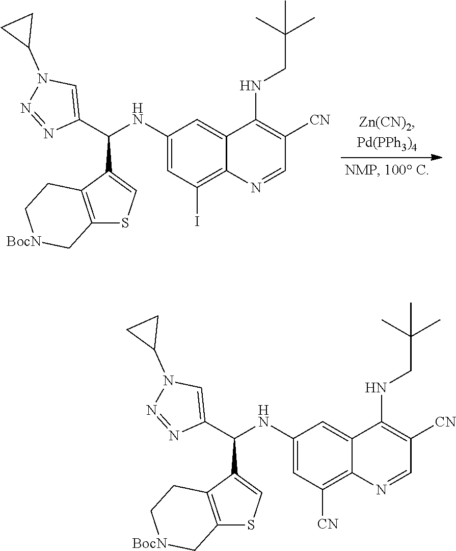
C1(C(C2=CSC3=C2CC[BocN]C3)NC2=CC([CN])=C3C(=C2)C(NCC(C)(C)C)=C([CN])C=N3)=CN(C2CC2)N=N1.C1(C(C2=CSC3=C2CC[BocN]C3)NC2=CC(I)=C3C(=C2)C(NCC(C)(C)C)=C([CN])C=N3)=CN(C2CC2)N=N1
